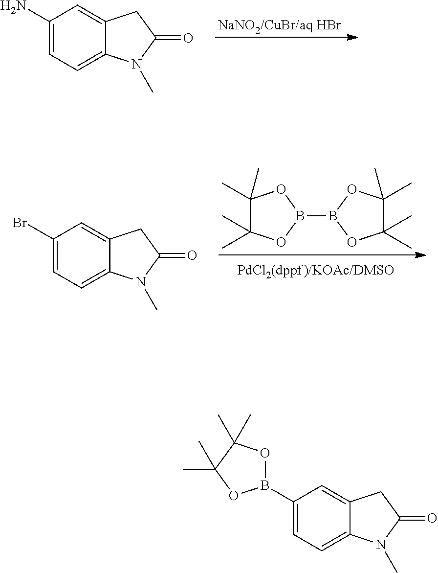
C1(N)=CC=C2C(=C1)CC(=O)N2C.C1(B2OC(C)(C)C(C)(C)O2)=CC=C2C(=C1)CC(=O)N2C.C1(C)(C)C(C)(C)OB(B2OC(C)(C)C(C)(C)O2)O1.C1(Br)=CC=C2C(=C1)CC(=O)N2C
